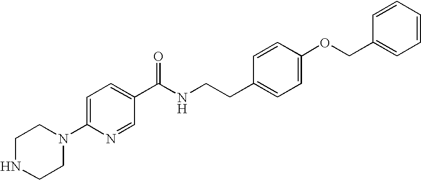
N1(C2=CC=C(C(NCCC3=CC=C(OCC4=CC=CC=C4)C=C3)=O)C=N2)CCNCC1
